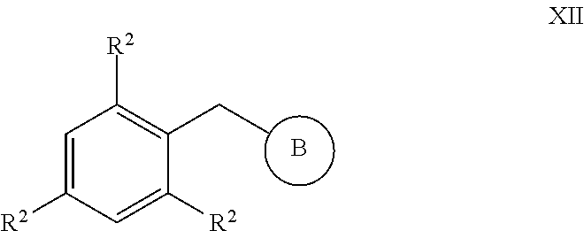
C1([R2])=CC([R2])=C(CC)C([R2])=C1.B
